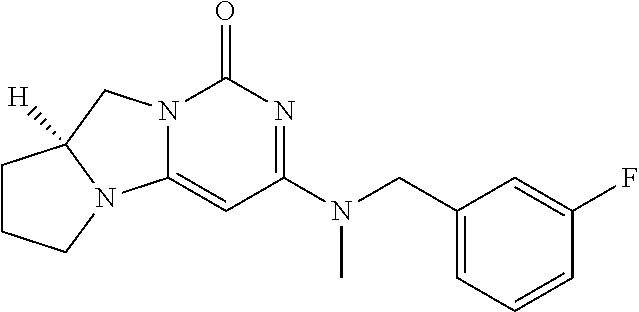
C1(CN(C2=NC(=O)N3C(=C2)N2C([H])(C3)CCC2)C)=CC=CC(F)=C1
